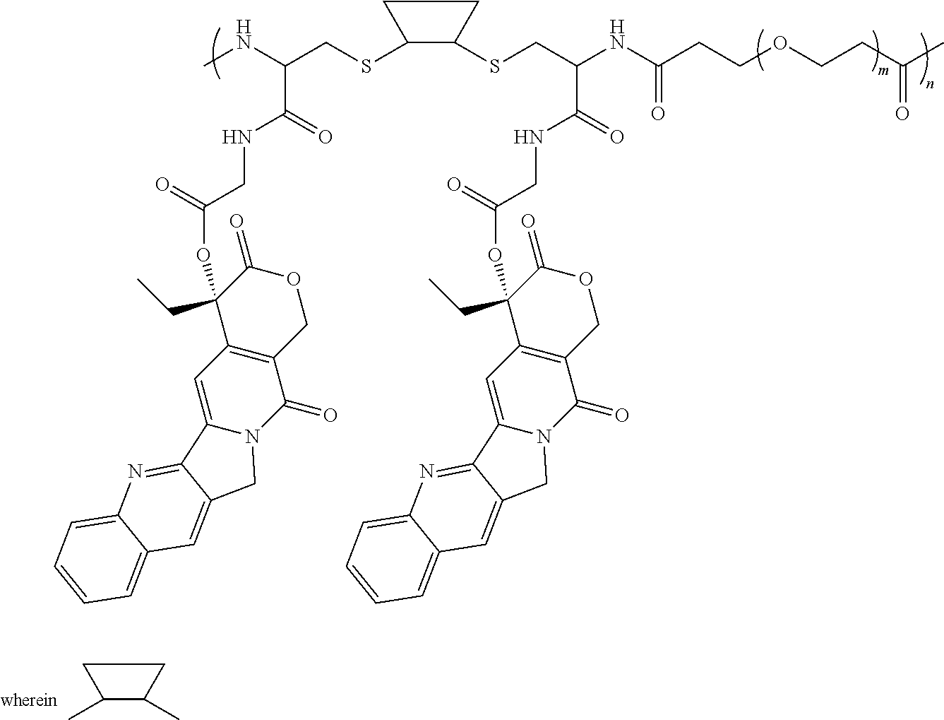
CNC(CSC1C(SCC(NC(CCOCCC(C)=O)=O)C(=O)NCC(OC2(CC)C3=C(COC2=O)C(=O)N2C(=C3)C3=NC4=CC=CC=C4C=C3C2)=O)CC1)C(=O)NCC(OC1(CC)C2=C(COC1=O)C(=O)N1C(=C2)C2=NC3=CC=CC=C3C=C2C1)=O.CC1C(C)CC1
